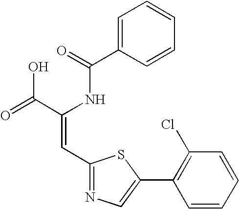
C1=C(C(=O)NC(C(=O)O)=CC2=NC=C(C3=C(Cl)C=CC=C3)S2)C=CC=C1
